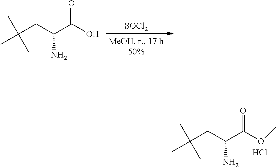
CC(CC(C(OC)=O)N)(C)C.Cl.CC(CC(C(O)=O)N)(C)C.[SOCl2]
